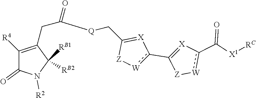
C1([R4])=C(CC([Q]CC2=[X]c(C3=[X]c(C(=O)[X1][RC])[W][Z]3)[W][Z]2)=O)C([RB1])([RB2])N([R2])C1=O
